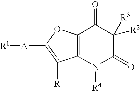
[R1][A]C1=C([R])C2=C(O1)C(=O)C([R2])([R3])C(=O)N2[R4]
